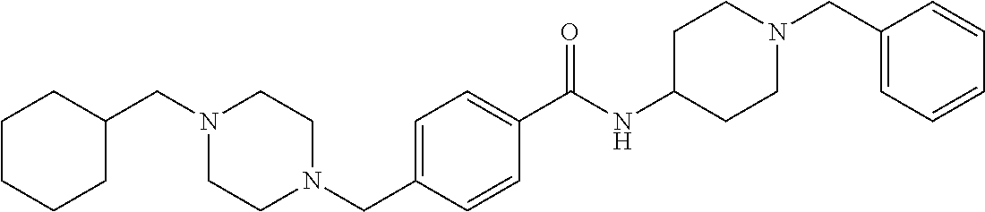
C1CCCC(CN2CCN(CC3=CC=C(C(NC4CCN(CC5=CC=CC=C5)CC4)=O)C=C3)CC2)C1
